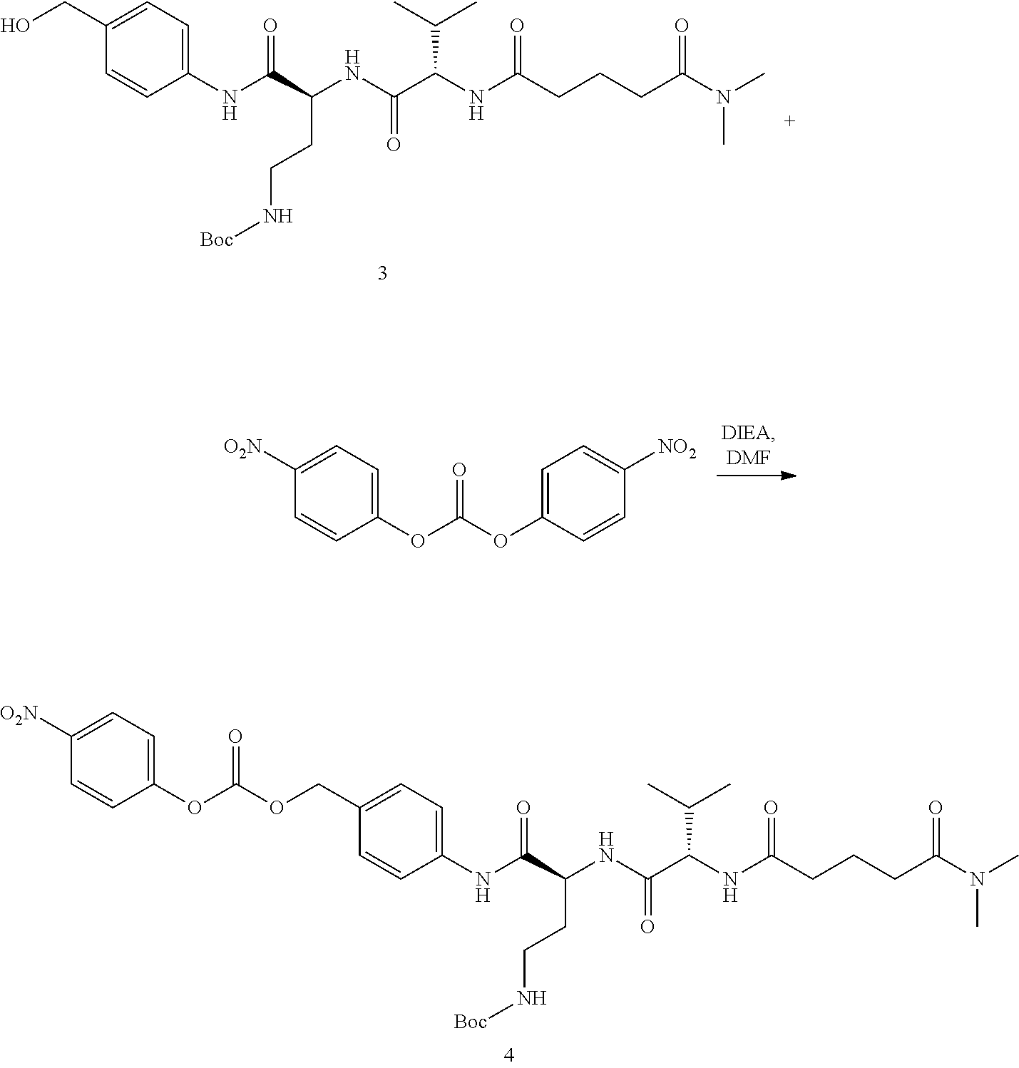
N(C(C(NC(C(NC(CCCC(N(C)C)=O)=O)C(C)C)=O)CCN[Boc])=O)C1=CC=C(CO)C=C1.C1(OC(OC2=CC=C([NO2])C=C2)=O)=CC=C([O2N])C=C1.N(C(C(NC(C(NC(CCCC(N(C)C)=O)=O)C(C)C)=O)CCN[Boc])=O)C1=CC=C(COC(OC2=CC=C([O2N])C=C2)=O)C=C1
